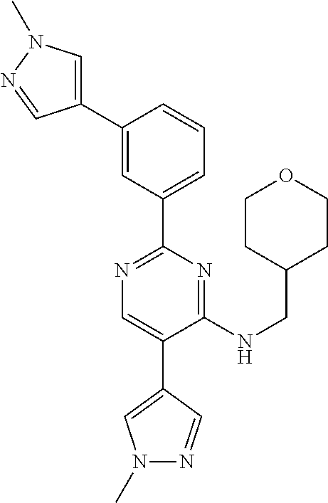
C1(NCC2CCOCC2)=NC(C2=CC=CC(C3=CN(C)N=C3)=C2)=NC=C1C1=CN(C)N=C1
